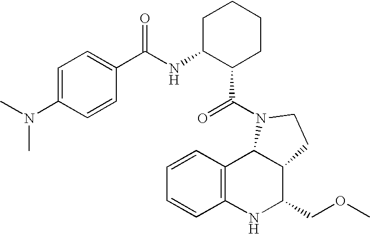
C12=C(NC(COC)C3C1N(C(=O)C1CCCCC1NC(=O)C1=CC=C(N(C)C)C=C1)CC3)C=CC=C2
